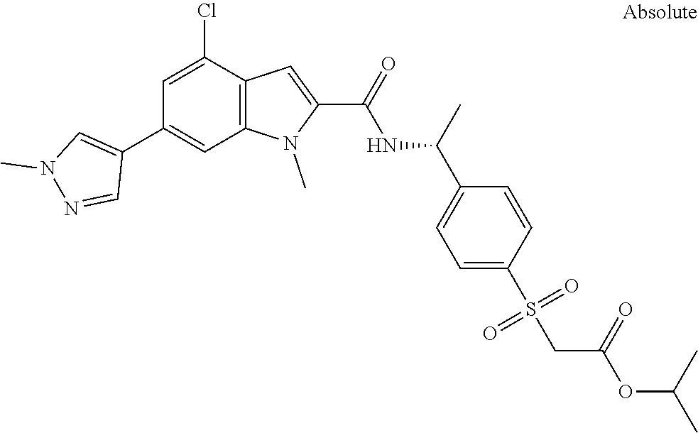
C12=C(C(Cl)=CC(C3=CN(C)N=C3)=C1)C=C(C(=O)NC(C1=CC=C(S(CC(OC(C)C)=O)(=O)=O)C=C1)C)N2C
